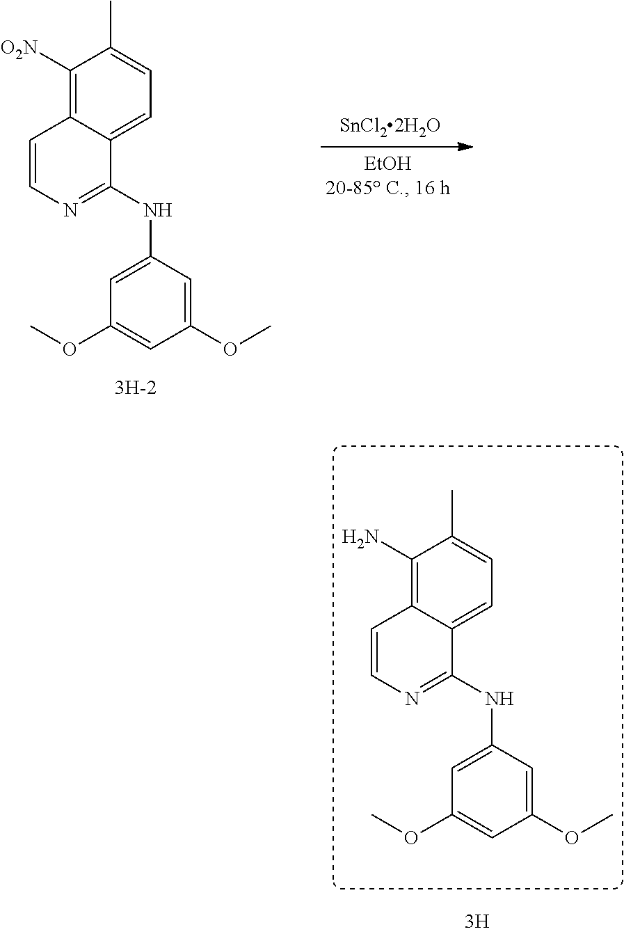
C1([O2N])=C2C(=CC=C1C)C(NC1=CC(OC)=CC(OC)=C1)=NC=C2.C1(N)=C2C(=CC=C1C)C(NC1=CC(OC)=CC(OC)=C1)=NC=C2
